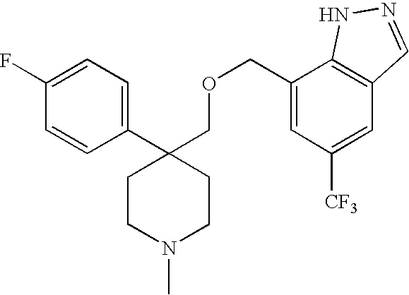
C1(F)=CC=C(C2(COCC3=CC([CF3])=CC4=C3NN=C4)CCN(C)CC2)C=C1
